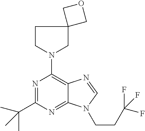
N1=C(C(C)(C)C)N=C2C(=C1N1CC3(CC1)COC3)N=CN2CCC(F)(F)F
